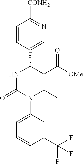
N1C(=O)N(C2=CC=CC(C(F)(F)F)=C2)C(C)=C(C([OMe])=O)C1C1=CN=C([CONH2])C=C1
